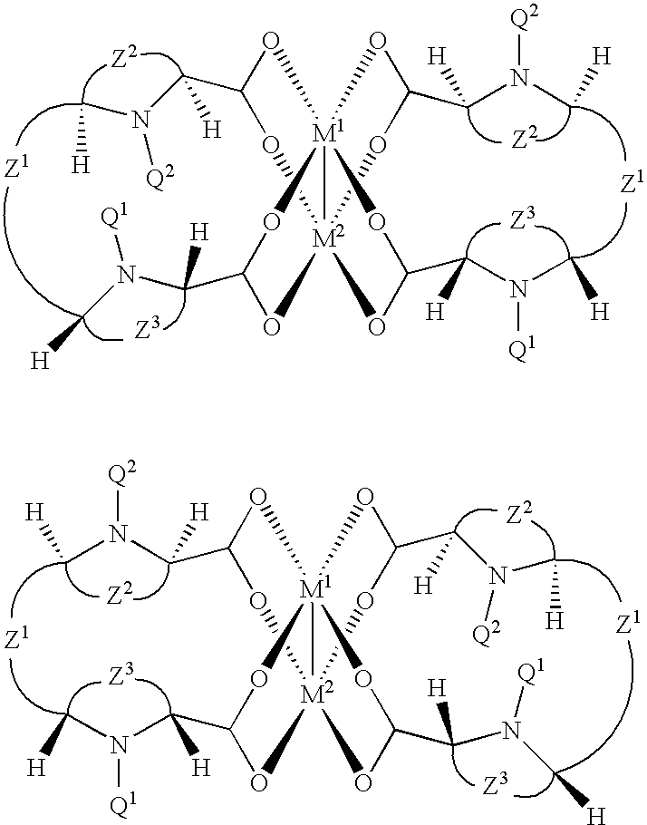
C(C1O[M1]234OC(C(N(C[H])[Q1])[H])O[M2]2(O1)(OC(C(N(C[H])[Q2])[H])O3)OC(C(N(C[H])[Q1])[H])O4)(N(C[H])[Q2])[H].C(C1O[M1]234OC(C(N(C[H])[Q1])[H])O[M2]2(O1)(OC(C(N(C[H])[Q2])[H])O3)OC(C(N(C[H])[Q1])[H])O4)(N(C[H])[Q2])[H]
